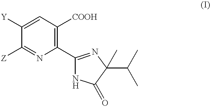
C1=C([Y])C([Z])=NC(C2=NC(C(C)C)(C)C(=O)N2)=C1[COOH]
